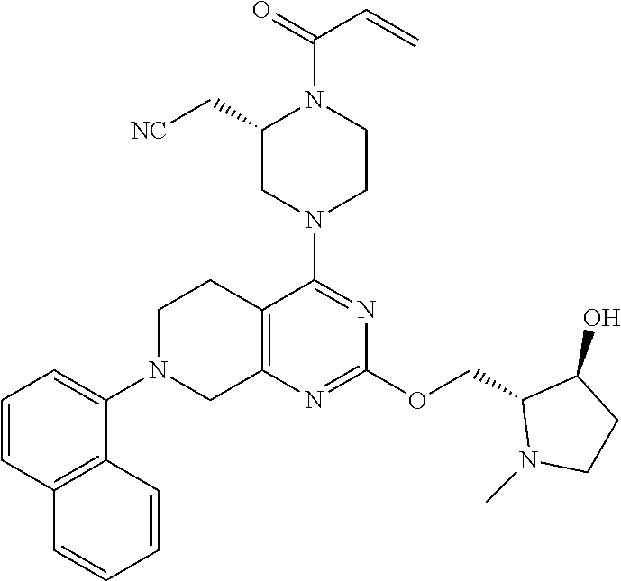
C12=C(N=C(OCC3N(C)CCC3O)N=C1N1CCN(C(=O)C=C)C(C[NC])C1)CN(C1=CC=CC3=C1C=CC=C3)CC2
